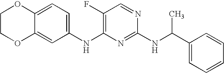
C12=CC=C(NC3=C(F)C=NC(NC(C4=CC=CC=C4)C)=N3)C=C1OCCO2
